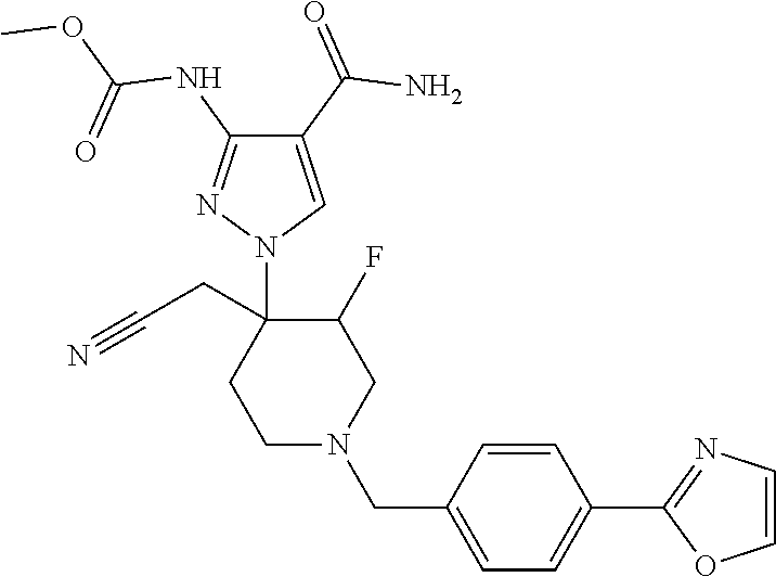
C1(C(=O)N)=CN(C2(CC#N)CCN(CC3=CC=C(C4=NC=CO4)C=C3)CC2F)N=C1NC(OC)=O
